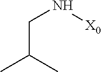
CC(C)CN[X0]
